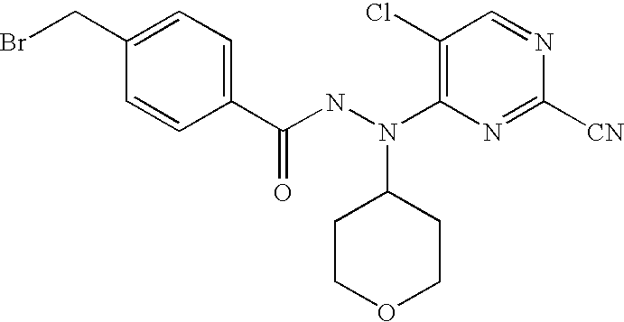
C1(Cl)=C(N(NC(=O)C2=CC=C(CBr)C=C2)C2CCOCC2)N=C([CN])N=C1
